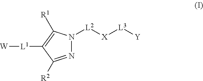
N1=C([R2])C([L1][W])=C([R1])N1[L2][X][L3][Y]
